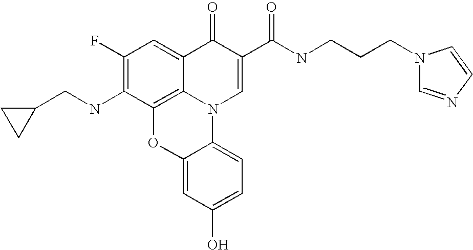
C1(F)=C(NCC2CC2)C2=C3C(=C1)C(=O)C(C(NCCCN1C=NC=C1)=O)=CN3C1=CC=C(O)C=C1O2
